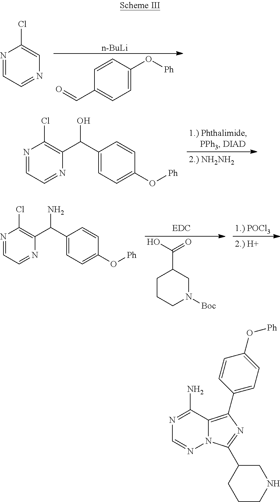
C(C1=CC=C(O[Ph])C=C1)=O.[n-BuLi].N1=CC=NC=C1Cl.N1=CC=NC(C(O)C2=CC=C(O[Ph])C=C2)=C1Cl.C1CCN([Boc])CC1C(=O)O.N1=CC=NC(C(N)C2=CC=C(O[Ph])C=C2)=C1Cl.N1=C(N)C2=C(C3=CC=C(O[Ph])C=C3)N=C(C3CCCNC3)N2N=C1
